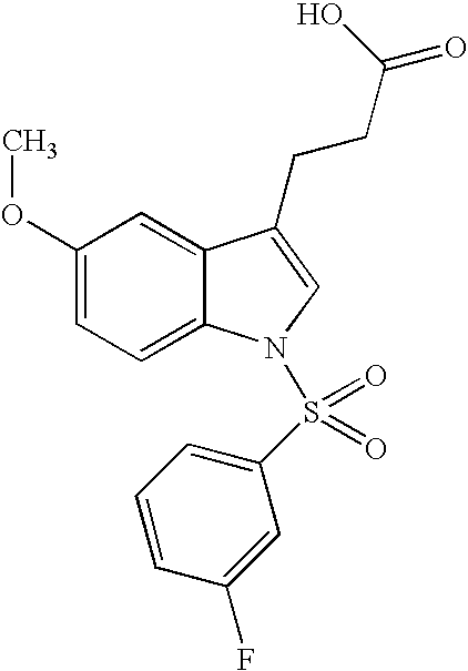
C12=CC(OC)=CC=C1N(S(C1=CC=CC(F)=C1)(=O)=O)C=C2CCC(O)=O
